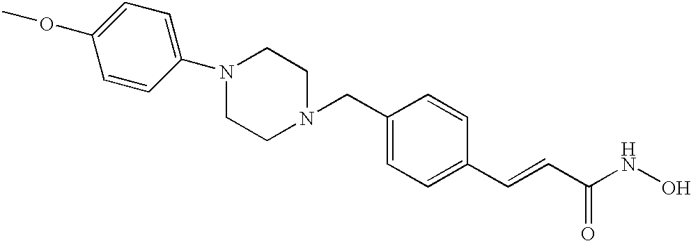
C1(CN2CCN(C3=CC=C(OC)C=C3)CC2)=CC=C(C=CC(NO)=O)C=C1
